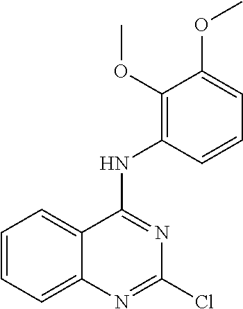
C1(Cl)=NC2=CC=CC=C2C(NC2=C(OC)C(OC)=CC=C2)=N1
